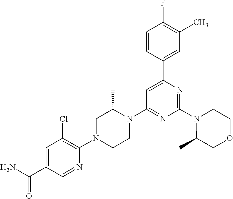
C1=C(C(N)=O)C=NC(N2CCN(C3=NC(N4C(C)COCC4)=NC(C4=CC(C)=C(F)C=C4)=C3)C(C)C2)=C1Cl
